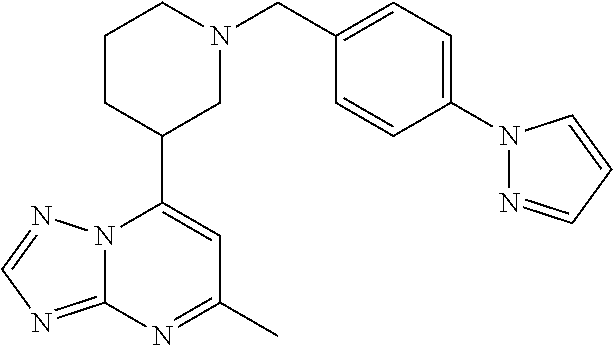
N12C(=NC=N1)N=C(C)C=C2C1CN(CC2=CC=C(N3N=CC=C3)C=C2)CCC1
